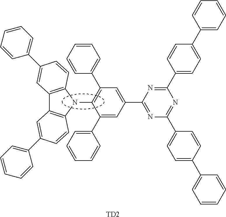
C1(C2=CC=CC=C2)=CC(C2=NC(C3=CC=C(C4=CC=CC=C4)C=C3)=NC(C3=CC=C(C4=CC=CC=C4)C=C3)=N2)=CC(C2=CC=CC=C2)=C1N1C2=C(C3=C1C=CC(C1=CC=CC=C1)=C3)C=C(C1=CC=CC=C1)C=C2.[TD2]
